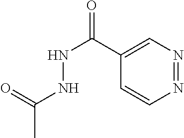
C1(C(NNC(C)=O)=O)=CN=NC=C1
